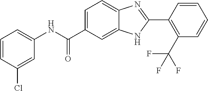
C1(NC(C2=CC=C3C(=C2)NC(C2=C(C(F)(F)F)C=CC=C2)=N3)=O)=CC=CC(Cl)=C1
